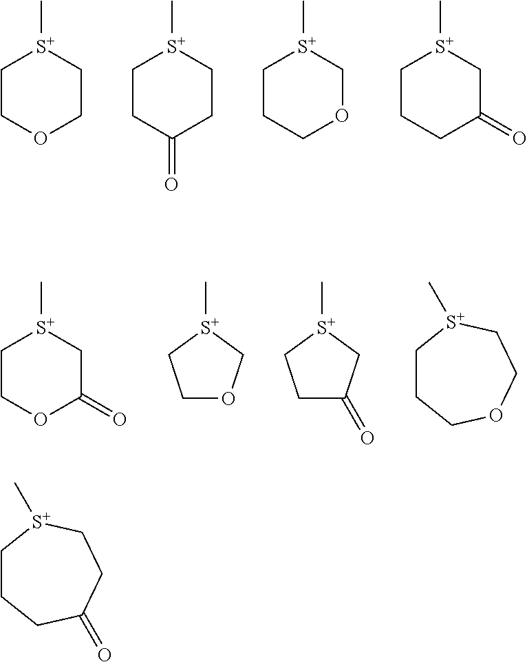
C[S+]1CCOCC1.C[S+]1CCC(=O)CC1.C[S+]1COCCC1.C[S+]1CC(=O)CCC1.C[S+]1CC(=O)OCC1.C[S+]1CCOC1.C[S+]1CCC(=O)C1.C1CCOCC[S+]1C.C1CCC(=O)CC[S+]1C
